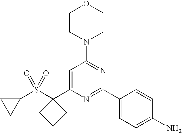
C1=C(C2(S(C3CC3)(=O)=O)CCC2)N=C(C2=CC=C(N)C=C2)N=C1N1CCOCC1
